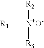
[R2][N+O-]([R3])[R1]
